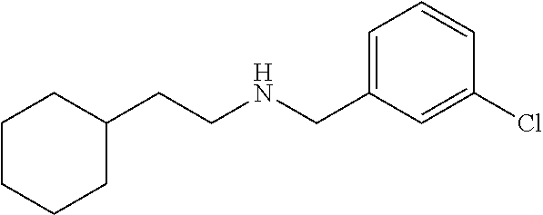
C1(CNCCC2CCCCC2)=CC=CC(Cl)=C1
